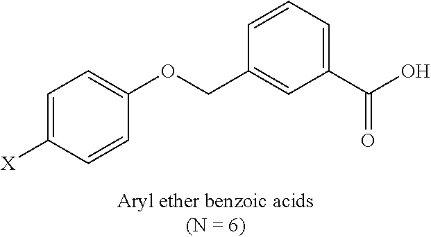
C1=C([X])C=CC(OCC2=CC(C(O)=O)=CC=C2)=C1
